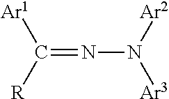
C([R])([Ar1])=NN([Ar3])[Ar2]
